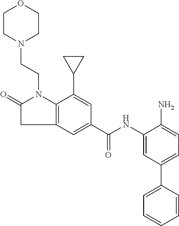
C1(=O)N(CCN2CCOCC2)C2=C(C=C(C(NC3=CC(C4=CC=CC=C4)=CC=C3N)=O)C=C2C2CC2)C1
